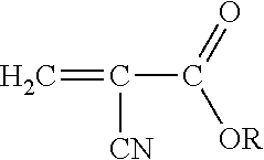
C=C(C([OR])=O)[CN]
